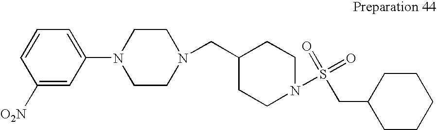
C1([O2N])=CC(N2CCN(CC3CCN(S(=O)(=O)CC4CCCCC4)CC3)CC2)=CC=C1
